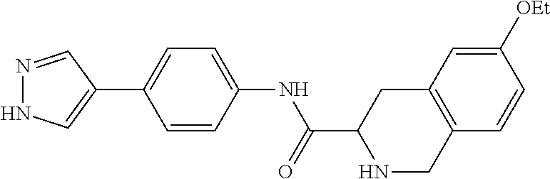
N1=CC(C2=CC=C(NC(=O)C3NCC4=C(C3)C=C([OEt])C=C4)C=C2)=CN1
